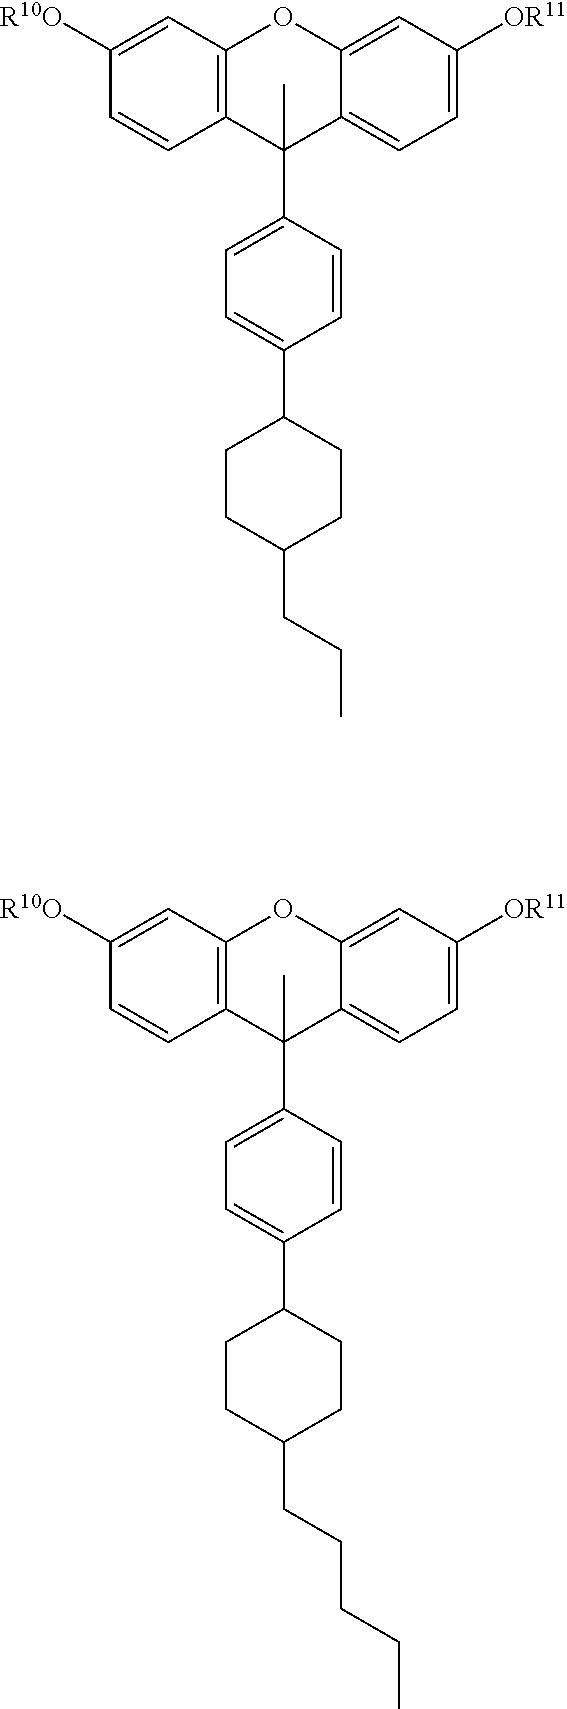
C12=CC=C([OR11])C=C1OC1=C(C2(C2=CC=C(C3CCC(CCC)CC3)C=C2)C)C=CC([R10O])=C1.C12=CC=C([OR11])C=C1OC1=C(C2(C2=CC=C(C3CCC(CCCCC)CC3)C=C2)C)C=CC([R10O])=C1
